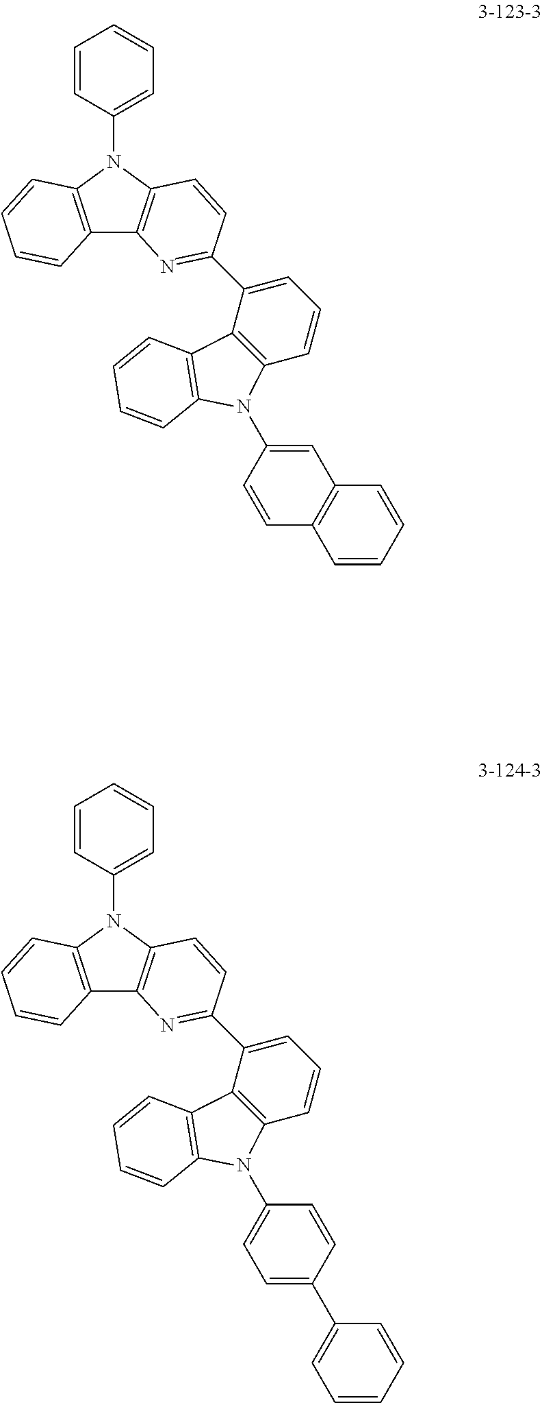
C12=C(N(C3=CC=CC=C3)C3=C1C=CC=C3)C=CC(C1=CC=CC3=C1C1=C(C=CC=C1)N3C1=CC=C(C3=CC=CC=C3)C=C1)=N2.C12=C(N(C3=CC=CC=C3)C3=C1C=CC=C3)C=CC(C1=CC=CC3=C1C1=C(C=CC=C1)N3C1=CC3=C(C=C1)C=CC=C3)=N2
